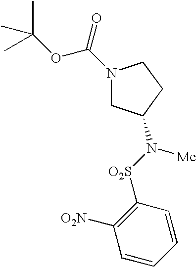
N1(C(=O)OC(C)(C)C)CC(N([O2S]C2=C([O2N])C=CC=C2)[Me])CC1
